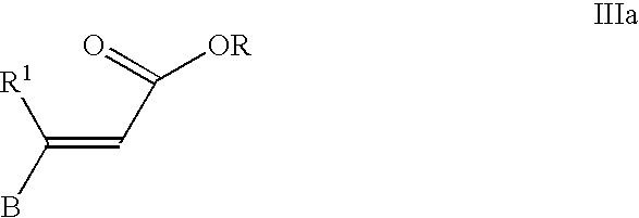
C([R1])(B)=CC(=O)[OR]
